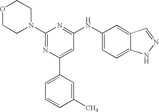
C1(N2CCOCC2)=NC(C2=CC=CC(C)=C2)=CC(NC2=CC=C3C(=C2)C=NN3)=N1
